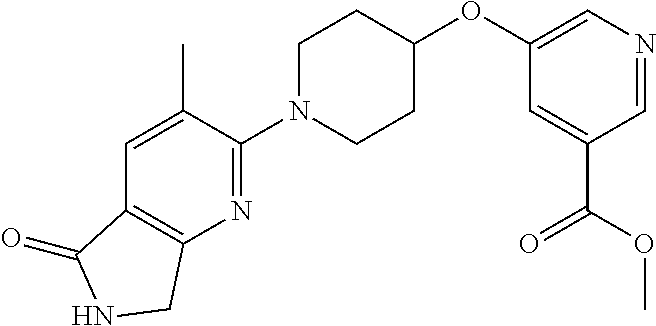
C1(N2CCC(OC3=CN=CC(C(=O)OC)=C3)CC2)=NC2=C(C=C1C)C(=O)NC2
